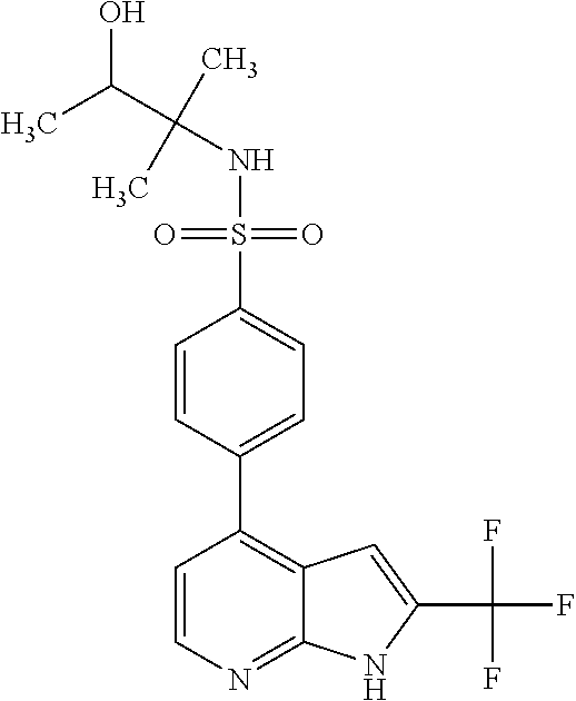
C(NS(=O)(=O)C1=CC=C(C2=C3C(=NC=C2)NC(C(F)(F)F)=C3)C=C1)(C(O)C)(C)C
